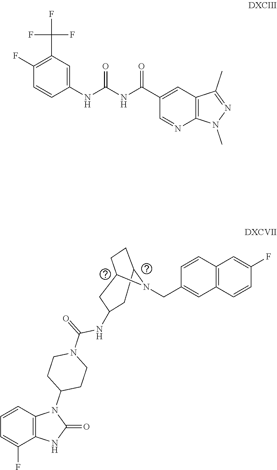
C12=C(C=CC(F)=C1)C=C(CN1C3CCC1CC(NC(N1CCC(N4C5=C(C(F)=CC=C5)NC4=O)CC1)=O)C3)C=C2.C1(NC(NC(C2=CC3=C(N=C2)N(C)N=C3C)=O)=O)=CC(C(F)(F)F)=C(F)C=C1
